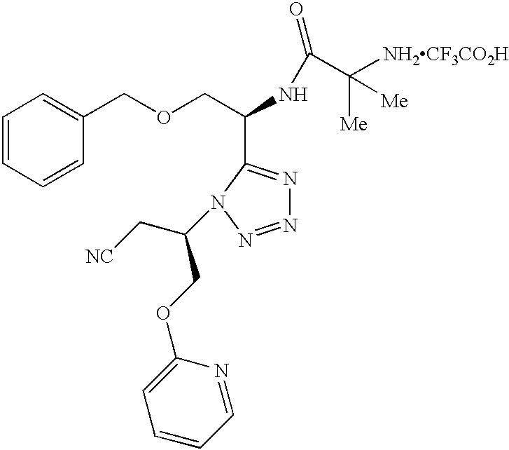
C1=CC=CC(COCC(NC(C([NH2CF3CO2H])([Me])[Me])=O)C2=NN=NN2C(C[NC])COC2=CC=CC=N2)=C1
